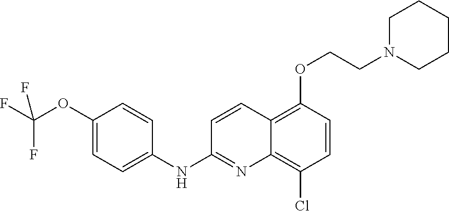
C1(OC(F)(F)F)=CC=C(NC2=NC3=C(Cl)C=CC(OCCN4CCCCC4)=C3C=C2)C=C1
